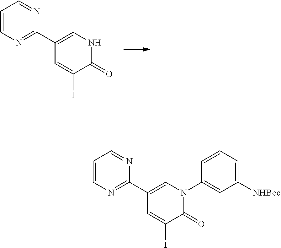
C1=CN=C(C2=CNC(=O)C(I)=C2)N=C1.C1=CN=C(C2=CN(C3=CC([NHBoc])=CC=C3)C(=O)C(I)=C2)N=C1
